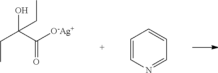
OC(C([O-Ag+])=O)(CC)CC.C1=CN=CC=C1
